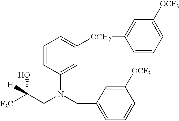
C1=CC(N(CC2=CC=CC([OCF3])=C2)CC([F3C])(O)[H])=CC([OCH2]C2=CC([OCF3])=CC=C2)=C1
